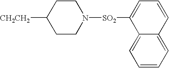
C1CN([SO2]C2=CC=CC3=CC=CC=C23)CCC1[CH2CH2]
